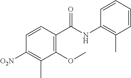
C1(OC)=C(C(NC2=C(C)C=CC=C2)=O)C=CC([O2N])=C1C
